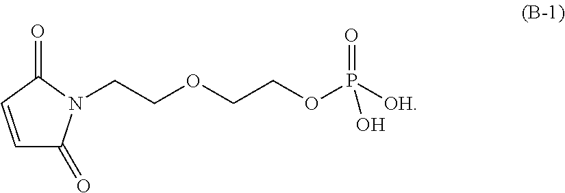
C1=CC(=O)N(CCOCCOP([OH])(=O)O)C1=O
